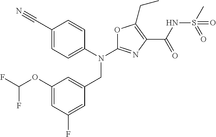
N(C1=NC(C(NS(C)(=O)=O)=O)=C(CC)O1)(CC1=CC(OC(F)F)=CC(F)=C1)C1=CC=C(C#N)C=C1
